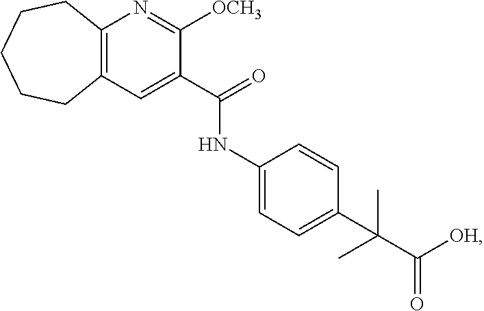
C12=C(C=C(C(NC3=CC=C(C(C([OH])=O)(C)C)C=C3)=O)C([OCH3])=N1)CCCCC2
